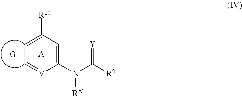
[A].C1([R10])=CC=[V]C(N(C([R9])=[Y])[RN])=C1
